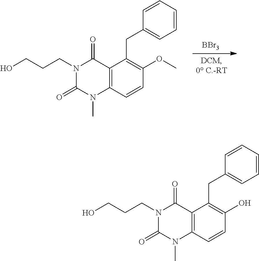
C12=C(C=CC(OC)=C1CC1=CC=CC=C1)N(C)C(=O)N(CCCO)C2=O.[BBr3].C12=C(C=CC(O)=C1CC1=CC=CC=C1)N(C)C(=O)N(CCCO)C2=O
